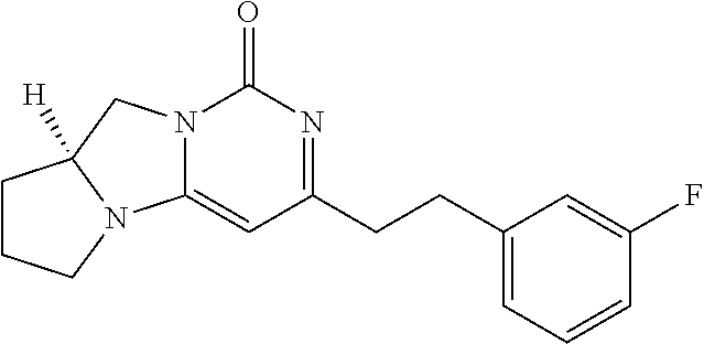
C(CC1=NC(=O)N2C(=C1)N1C([H])(C2)CCC1)C1=CC=CC(F)=C1
